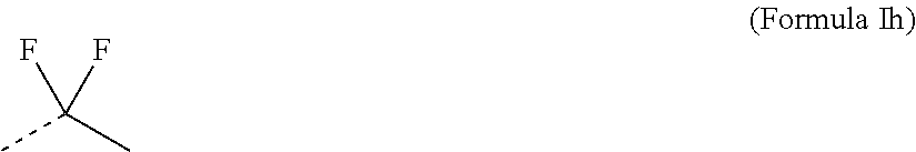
FC(C)(C)F
